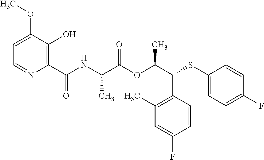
C1(C(=O)NC(C(OC(C(SC2=CC=C(F)C=C2)C2=C(C)C=C(F)C=C2)C)=O)C)=C(O)C(OC)=CC=N1
